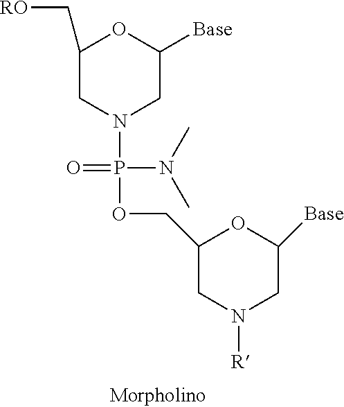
C1(C[RO])CN(P(N(C)C)(=O)OCC2CN([R])CC([Base])O2)CC([Base])O1
